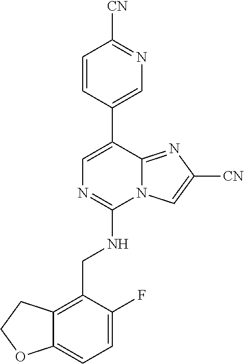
[CN]C1=NC=C(C2=CN=C(NCC3=C4C(=CC=C3F)OCC4)N3C2=NC([CN])=C3)C=C1
